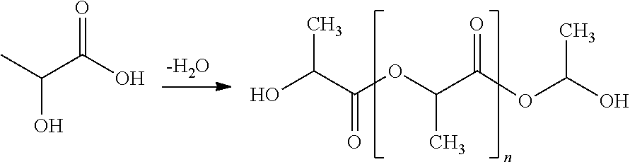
CC(C(O)=O)O.[-H2O].OC(C(OC(C(OC(O)C)=O)C)=O)C
